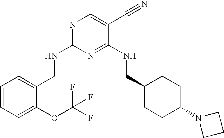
C1(CNC2=NC=C(C#N)C(NCC3CCC(N4CCC4)CC3)=N2)=CC=CC=C1OC(F)(F)F
